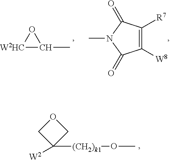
[W2HC]1C(C)O1.C1([W8])=C([R7])C(=O)N(C)C1=O.C1C([W2])([(CH2)k1]OC)CO1
